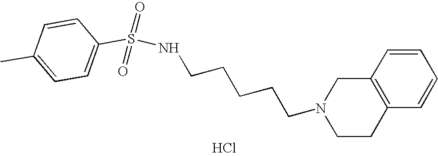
Cl.C(CCCCN1CCC2=C(C1)C=CC=C2)NS(C1=CC=C(C)C=C1)(=O)=O
